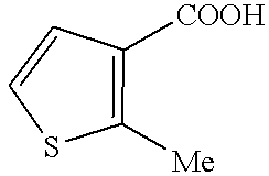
C1([COOH])=C([Me])SC=C1
